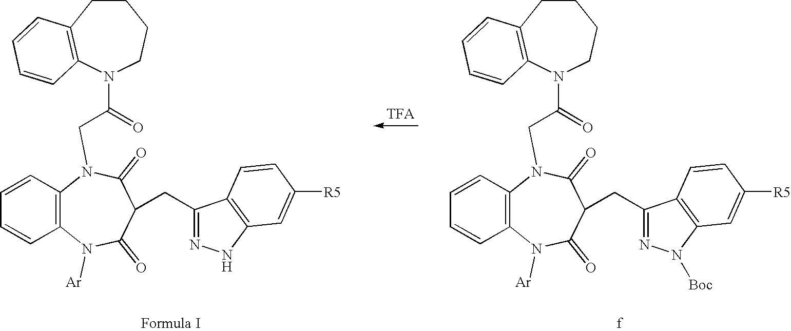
C1CC2=C(N(C(=O)CN3C4=C(C=CC=C4)N([Ar])C(=O)C(CC4=NNC5=C4C=CC([R5])=C5)C3=O)CC1)C=CC=C2.C1CC2=C(N(C(=O)CN3C4=C(C=CC=C4)N([Ar])C(=O)C(CC4=NN([Boc])C5=C4C=CC([R5])=C5)C3=O)CC1)C=CC=C2.[f]
